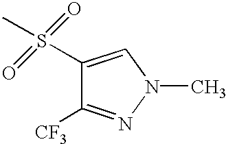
C1(S(C)(=O)=O)=CN(C)N=C1[CF3]
